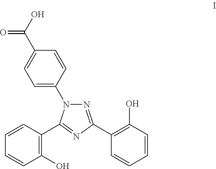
N1=C(C2=C(O)C=CC=C2)N=C(C2=C(O)C=CC=C2)N1C1=CC=C(C(=O)O)C=C1
